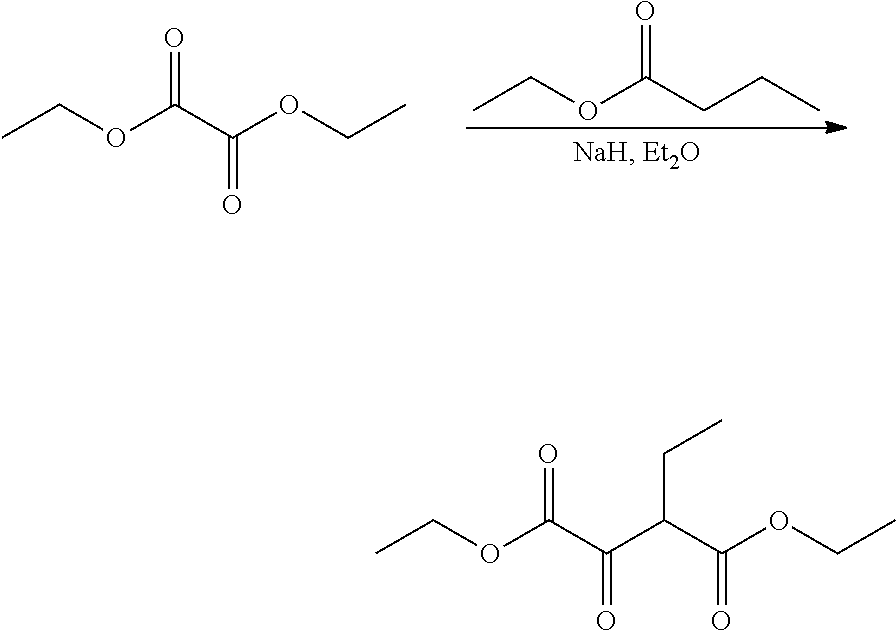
CCOC(CCC)=O.CCOC(C(OCC)=O)=O.CCOC(C(C(C(OCC)=O)CC)=O)=O
